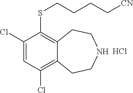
C1(Cl)=CC(Cl)=C2C(=C1SCCCC[CN])CCNCC2.Cl
